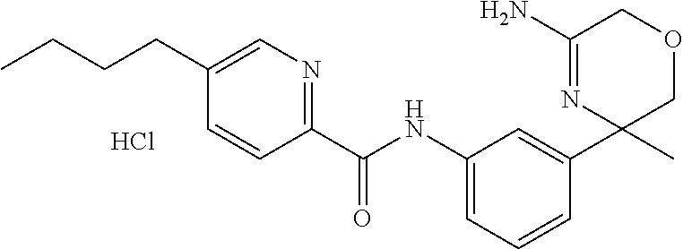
C1(C(NC2=CC=CC(C3(C)COCC(N)=N3)=C2)=O)=NC=C(CCCC)C=C1.Cl
